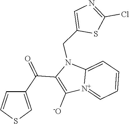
[N+]12=CC=CC=C1N(CC1=CN=C(Cl)S1)C(C(C1=CSC=C1)=O)=C2[-O]
